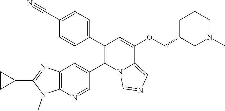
C1=C(C#N)C=CC(C2=C(C3=CC4=C(N=C3)N(C)C(C3CC3)=N4)N3C(=CN=C3)C(OCC3CN(C)CCC3)=C2)=C1
